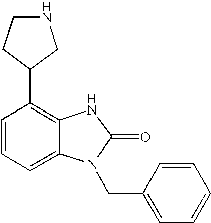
C1=CC=C2C(=C1C1CNCC1)NC(=O)N2CC1=CC=CC=C1
